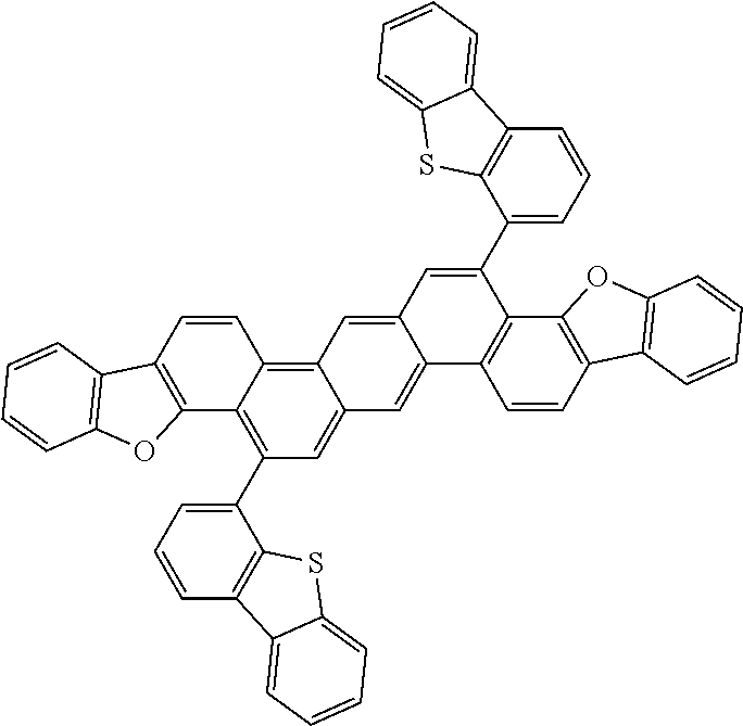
C12=C(C=CC3=C4C(=CC(C5=CC=CC6=C5SC5=CC=CC=C65)=C13)C=C1C(=C4)C=C(C3=CC=CC4=C3SC3=CC=CC=C43)C3=C1C=CC1=C3OC3=C1C=CC=C3)C1=C(O2)C=CC=C1
